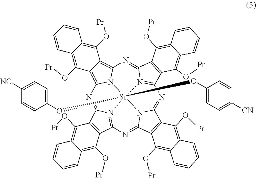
C12=C(O[Pr])C3=C4N5C(=C3C(O[Pr])=C1C=CC=C2)N=C1N2=C(C3=C1C(O[Pr])=C1C(=C3O[Pr])C=CC=C1)N=C1N3[Si]52(OC2=CC=C([CN])C=C2)(OC2=CC=C([NC])C=C2)N2=C(C5=C(C(O[Pr])=C6C(=C5O[Pr])C=CC=C6)C2=N4)N=C3C2=C1C(O[Pr])=C1C(=C2O[Pr])C=CC=C1
